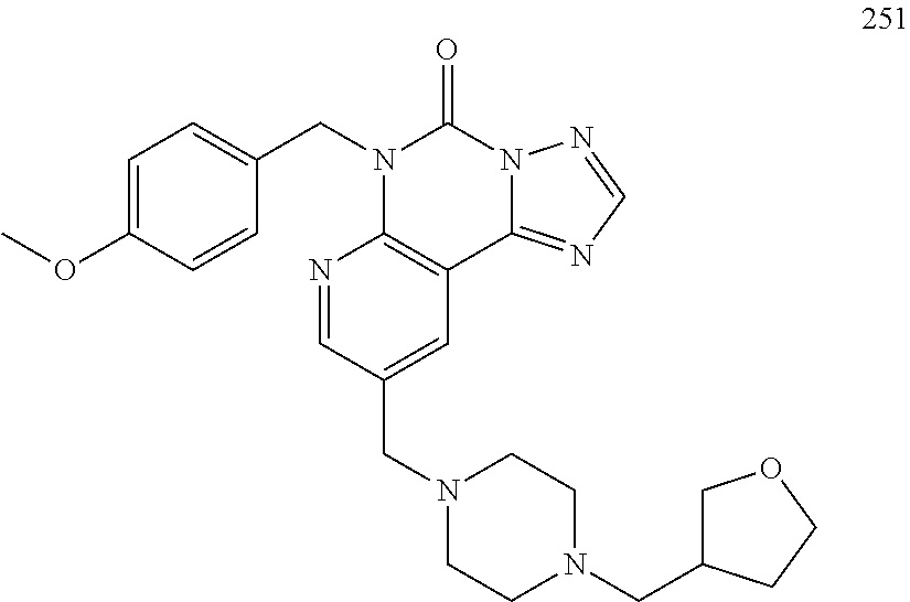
C1=C(OC)C=CC(CN2C(=O)N3C(=NC=N3)C3=C2N=CC(CN2CCN(CC4COCC4)CC2)=C3)=C1
